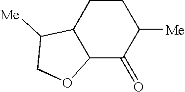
C1CC2C(C(=O)C1[Me])OCC2[Me]
